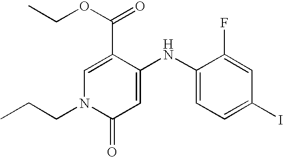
C1=C(C(OCC)=O)C(NC2=CC=C(I)C=C2F)=CC(=O)N1CCC
